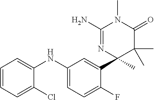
C1=C(NC2=CC=CC=C2Cl)C=C(C2(C)C(C)(C)C(=O)N(C)C(N)=N2)C(F)=C1
